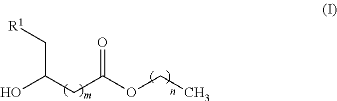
C(C(CC(OCC)=O)O)[R1]
